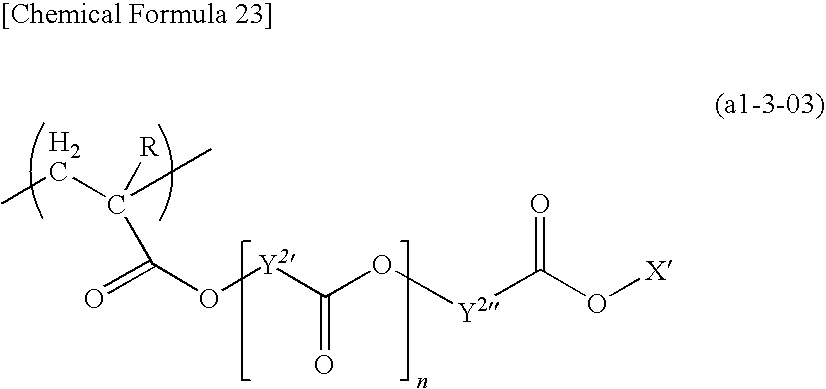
CCC(C)(C(O[Y2]C(O[Y2]C(O[X])=O)=O)=O)[R]
